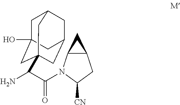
C1C2(O)CC3(C(N)C(=O)N4C5C(CC4[CN])C5)CC(CC1C3)C2
